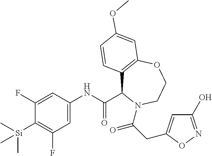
C1(F)=CC(NC(C2C3=C(OCCN2C(CC2=CC(O)=NO2)=O)C=C(OC)C=C3)=O)=CC(F)=C1[Si](C)(C)C
